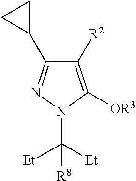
C1([R2])=C([OR3])N(C([Et])([Et])[R8])N=C1C1CC1
